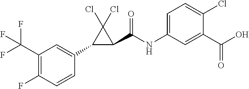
C1(C2=CC(C(F)(F)F)=C(F)C=C2)C(C(NC2=CC=C(Cl)C(C(O)=O)=C2)=O)C1(Cl)Cl
